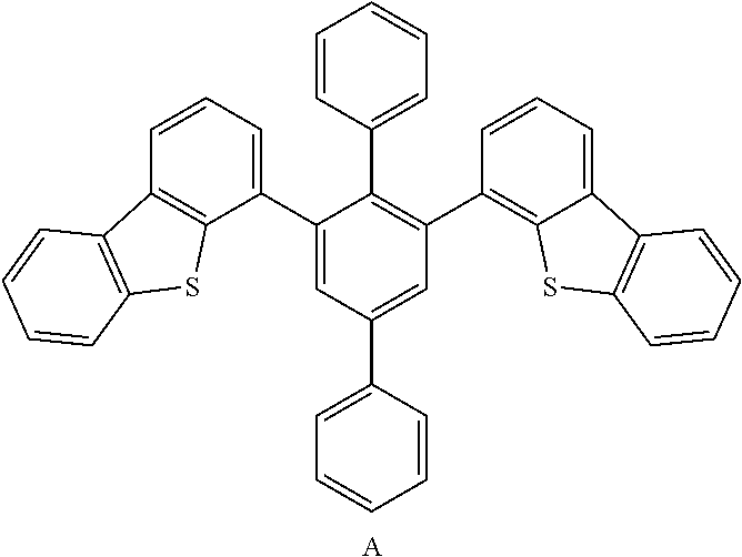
C1=CC(C2=C(C3=C4C(=CC=C3)C3=C(S4)C=CC=C3)C=C(C3=CC=CC=C3)C=C2C2=CC=CC3=C2SC2=C3C=CC=C2)=CC=C1.[A]
